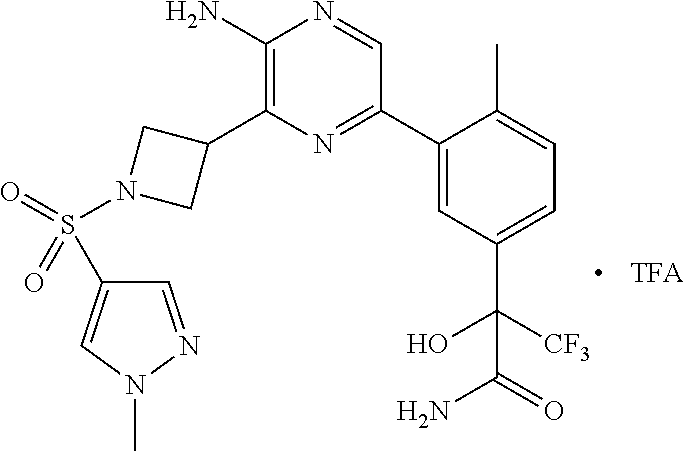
C1(N)=C(C2CN(S(=O)(=O)C3=CN(C)N=C3)C2)N=C(C2=CC(C(O)([CF3])C(N)=O)=CC=C2C)C=N1
